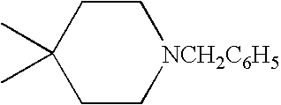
C1CC(C)(C)CC[NCH2C6H5]1
